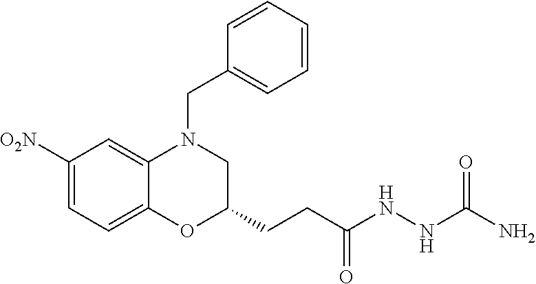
C1([O2N])=CC=C2C(=C1)N(CC1=CC=CC=C1)CC(CCC(NNC(N)=O)=O)O2
